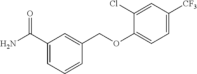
C1(C(N)=O)=CC=CC(COC2=CC=C([CF3])C=C2Cl)=C1
